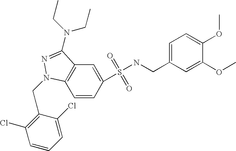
C1=CC(S(=O)(=O)NCC2=CC=C(OC)C(OC)=C2)=CC2=C1N(CC1=C(Cl)C=CC=C1Cl)N=C2N(CC)CC
